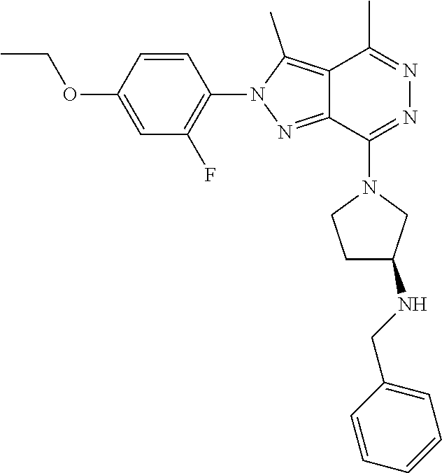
C12=C(C)N(C3=C(F)C=C(OCC)C=C3)N=C1C(N1CCC(NCC3=CC=CC=C3)C1)=NN=C2C
